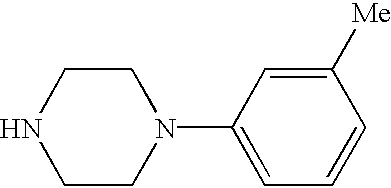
N1CCN(C2=CC=CC([Me])=C2)CC1
